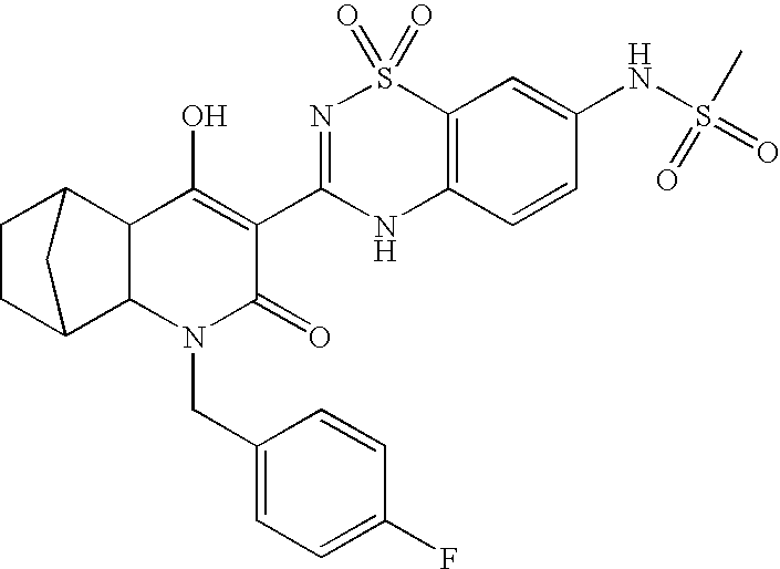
C1CC2C3C(C1C2)C(O)=C(C1=NS(=O)(=O)C2=C(N1)C=CC(NS(=O)(C)=O)=C2)C(=O)N3CC1=CC=C(F)C=C1
